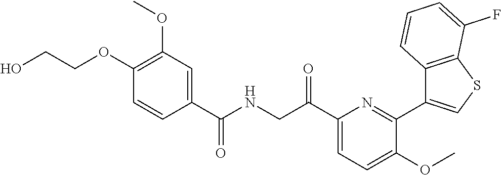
C1(OCCO)=C(OC)C=C(C(NCC(C2=CC=C(OC)C(C3=CSC4=C3C=CC=C4F)=N2)=O)=O)C=C1
